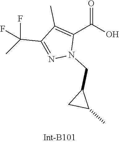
C1(C)=C(C(=O)O)N(CC2CC2C)N=C1C(F)(F)C
